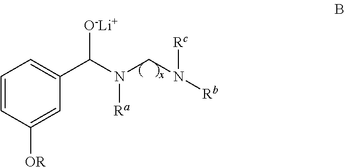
C1=CC([OR])=CC(C(N([Ra])CN([Rc])[Rb])[O-Li+])=C1
